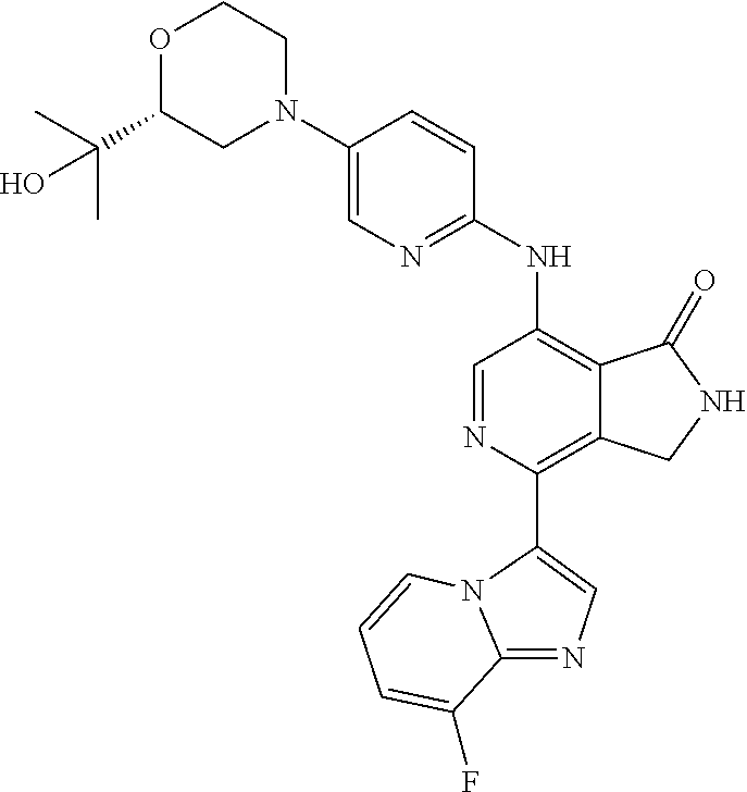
C1(N2CCOC(C(C)(C)O)C2)=CN=C(NC2=C3C(=C(C4=CN=C5N4C=CC=C5F)N=C2)CNC3=O)C=C1
